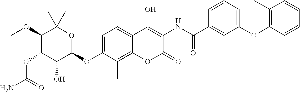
NC(=O)OC1C(O)C(OC2=CC=C3C(=C2C)OC(=O)C(NC(=O)C2=CC(OC4=C(C)C=CC=C4)=CC=C2)=C3O)OC(C)(C)C1OC
